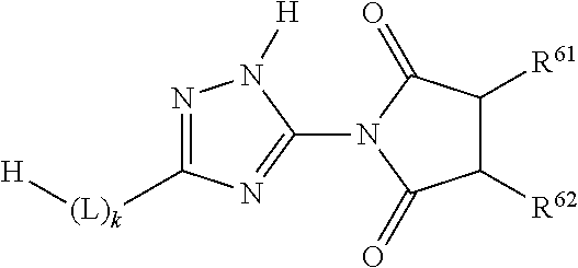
N1=C([(L)k][H])N=C(N2C(=O)C([R61])C([R62])C2=O)N1[H]
